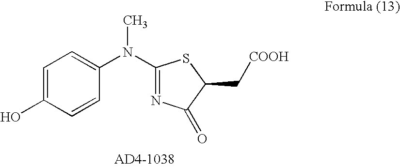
C1=CC(N(C2=NC(=O)C(C[COOH])S2)C)=CC=C1O
